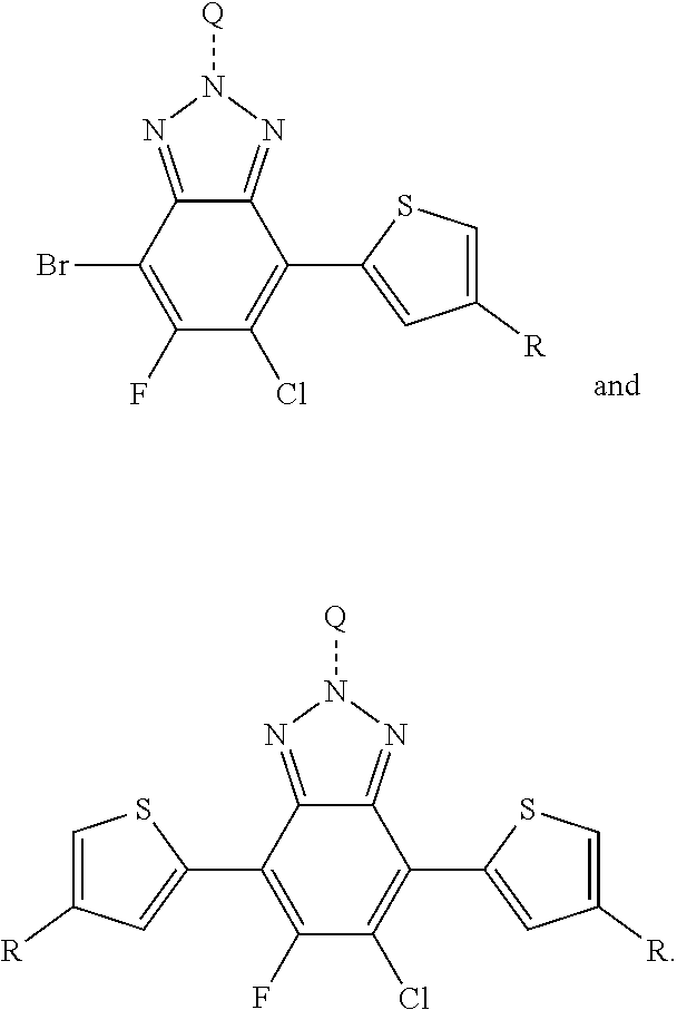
C12=NN([Q])N=C1C(Br)=C(F)C(Cl)=C2C1=CC([R])=CS1.C12=NN([Q])N=C1C(C1=CC([R])=CS1)=C(F)C(Cl)=C2C1=CC([R])=CS1
